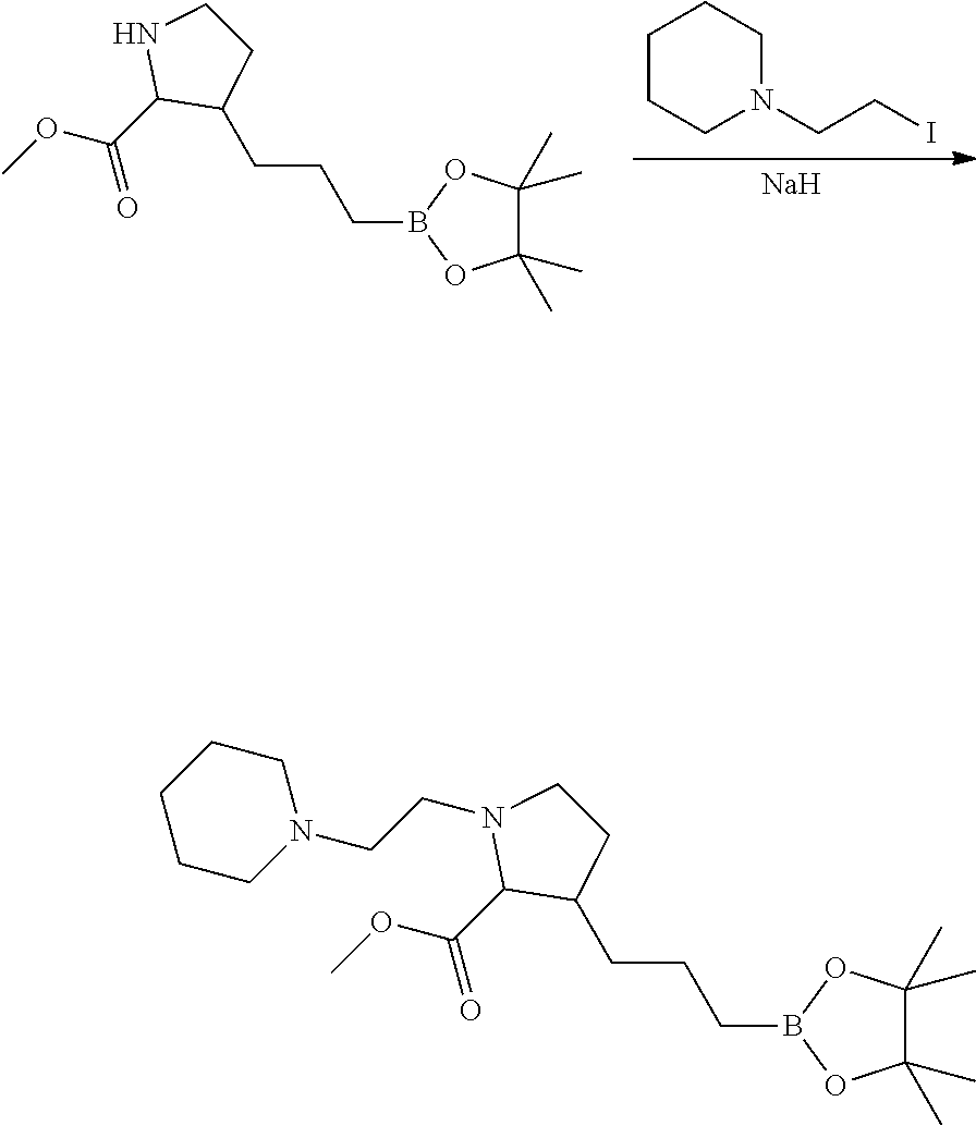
[Na].ICCN1CCCCC1.C1(C)(C)C(C)(C)OB(CCCC2C(C(OC)=O)NCC2)O1.C1(C)(C)C(C)(C)OB(CCCC2C(C(OC)=O)N(CCN3CCCCC3)CC2)O1
